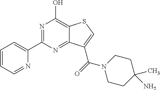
C1=CC=NC(C2=NC(O)=C3C(=N2)C(C(=O)N2CCC(N)(C)CC2)=CS3)=C1
